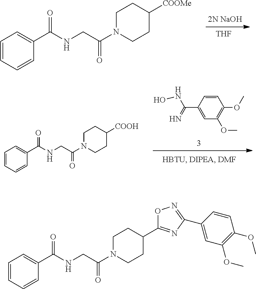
C1CC([COOMe])CCN1C(CNC(C1=CC=CC=C1)=O)=O.[2N NaOH].[THF].C1CC([COOH])CCN1C(CNC(C1=CC=CC=C1)=O)=O.C1=CC(C(=N)NO)=CC(OC)=C1OC.C1CC(C2=NC(C3=CC(OC)=C(OC)C=C3)=NO2)CCN1C(CNC(C1=CC=CC=C1)=O)=O
